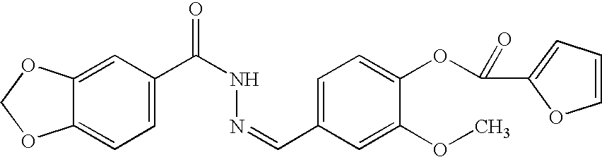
C1=C2C(=CC=C1C(NN=CC1=CC=C(OC(C3=CC=CO3)=O)C(OC)=C1)=O)OCO2
